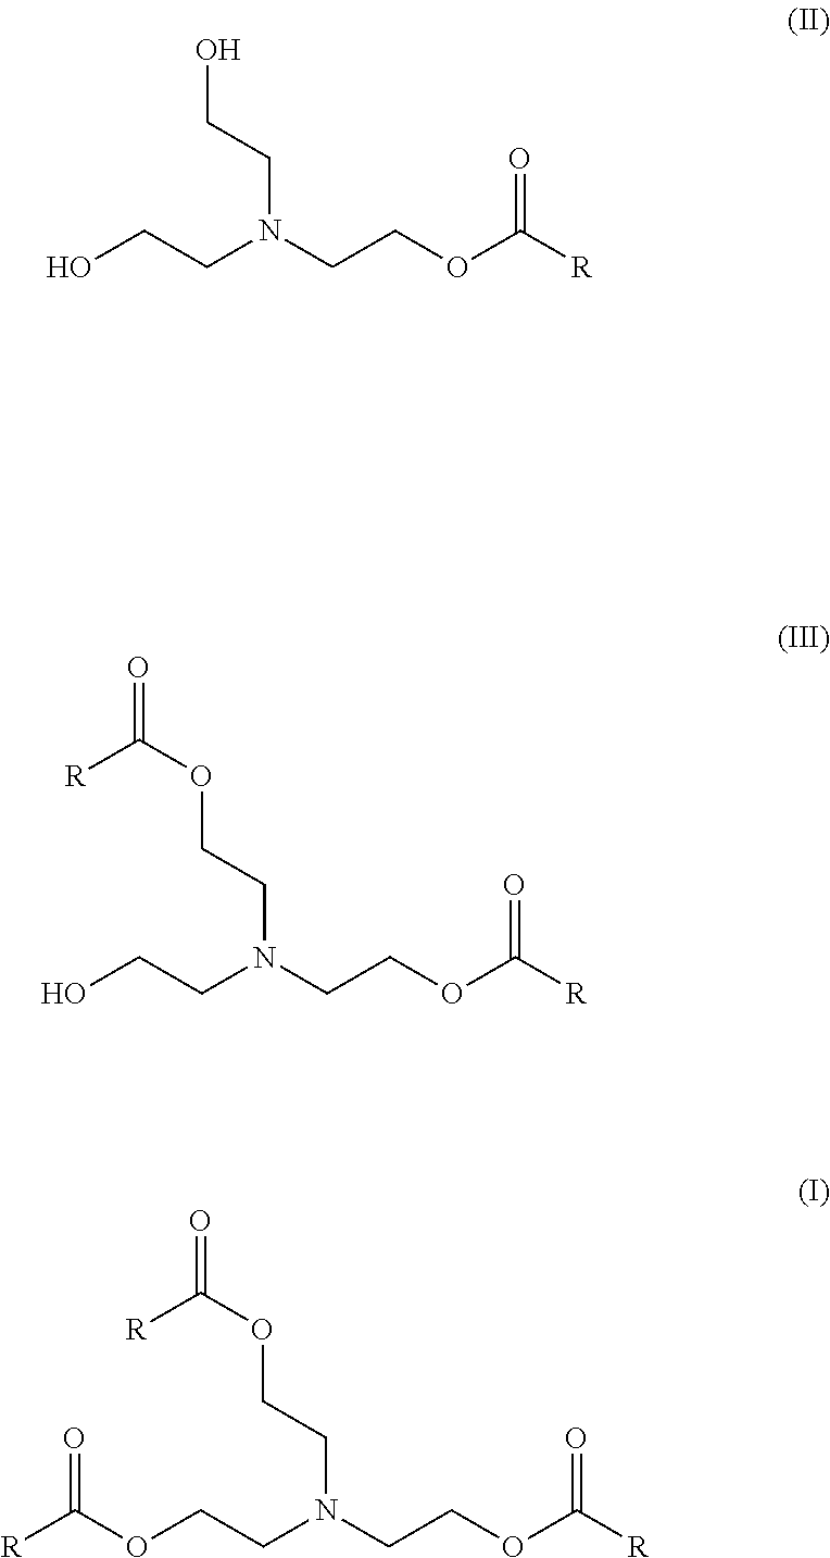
OCCN(CCO)CCOC(=O)[R].O=C([R])OCCN(CCOC(=O)[R])CCO.O=C([R])OCCN(CCOC(=O)[R])CCOC(=O)[R]
